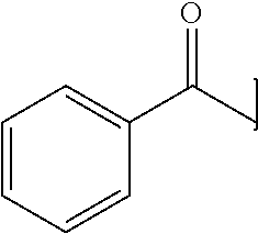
O=C(C)C1=CC=CC=C1
